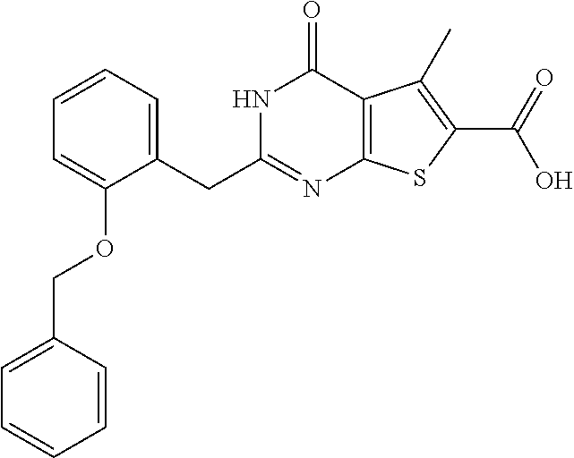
C1=CC=C(CC2=NC3=C(C(=O)N2)C(C)=C(C(O)=O)S3)C(OCC2=CC=CC=C2)=C1
